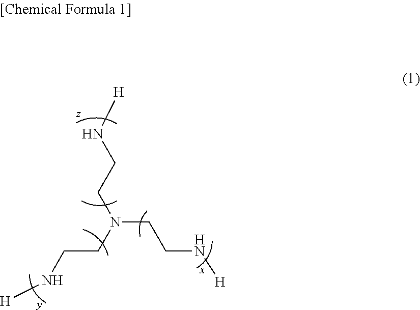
[H]NCCN(CCN[H])CCN[H]
